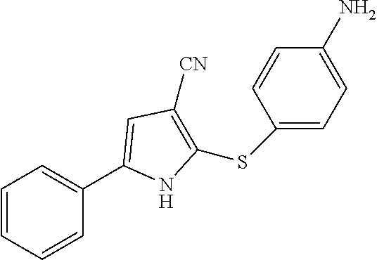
C1=CC=CC(C2=CC([CN])=C(SC3=CC=C(N)C=C3)N2)=C1
